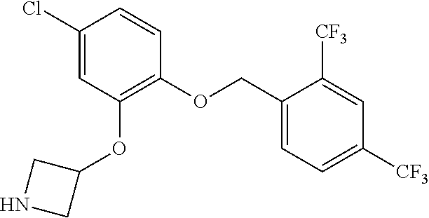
ClC1=CC(OC2CNC2)=C(OCC2=CC=C([CF3])C=C2[CF3])C=C1
